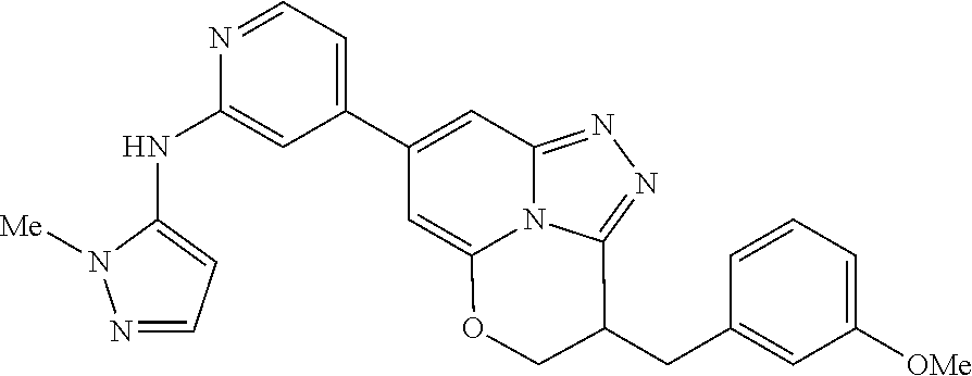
N1=CC=C(NC2=CC(C3=CC4=NN=C5N4C(=C3)OCC5CC3=CC([OMe])=CC=C3)=CC=N2)N1[Me]
